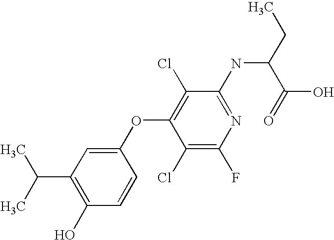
N(C1=NC(F)=C(Cl)C(OC2=CC(C(C)C)=C(O)C=C2)=C1Cl)C(CC)C(O)=O
